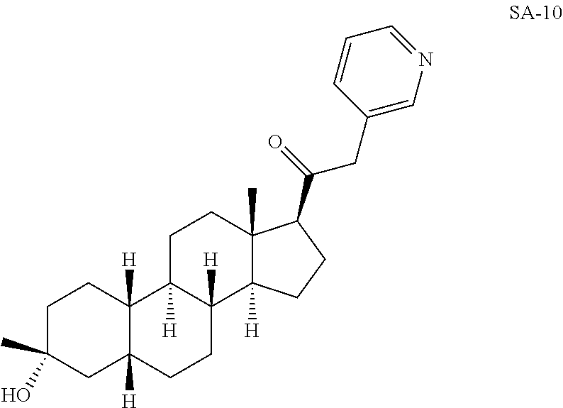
C1C(O)(C)CC2([H])C([H])(C1)C1([H])C([H])(CC2)C2([H])C(C)(CC1)C(C(=O)CC1=CN=CC=C1)CC2
